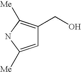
C1=C([Me])NC([Me])=C1CO
